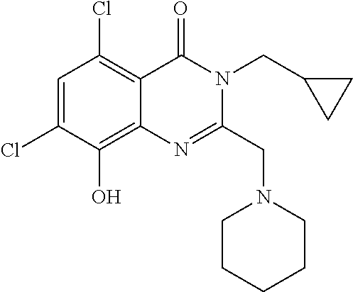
C1=C(Cl)C(O)=C2C(=C1Cl)C(=O)N(CC1CC1)C(CN1CCCCC1)=N2
